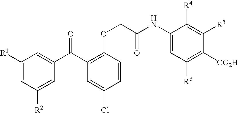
C1([R1])=CC([R2])=CC(C(C2=C(OCC(=O)NC3=CC([R6])=C([CO2H])C([R5])=C3[R4])C=CC(Cl)=C2)=O)=C1
